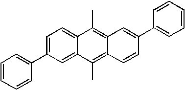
C12=CC(C3=CC=CC=C3)=CC=C1C(C)=C1C(=C2C)C=CC(C2=CC=CC=C2)=C1
